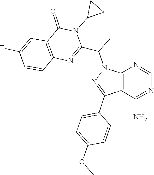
C1=NC2=C(C(C3=CC=C(OC)C=C3)=NN2C(C2=NC3=C(C=C(F)C=C3)C(=O)N2C2CC2)C)C(N)=N1
